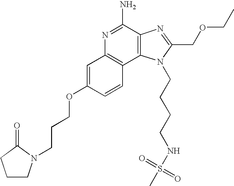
C1=C(OCCCN2CCCC2=O)C=CC2=C1N=C(N)C1=C2N(CCCCNS(C)(=O)=O)C(COCC)=N1
